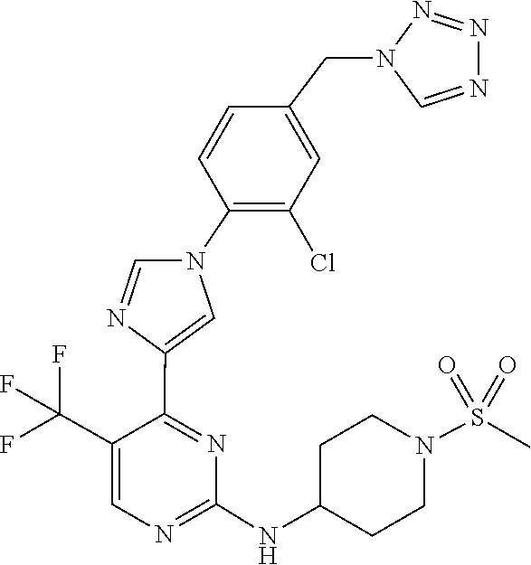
C1(NC2CCN(S(=O)(=O)C)CC2)=NC=C(C(F)(F)F)C(C2=CN(C3=C(Cl)C=C(CN4N=NN=C4)C=C3)C=N2)=N1
